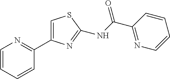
S1C=C(C2=NC=CC=C2)N=C1NC(C1=NC=CC=C1)=O
